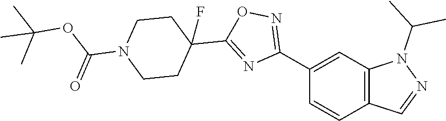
C12=C(C=CC(C3=NOC(C4(F)CCN(C(OC(C)(C)C)=O)CC4)=N3)=C1)C=NN2C(C)C
